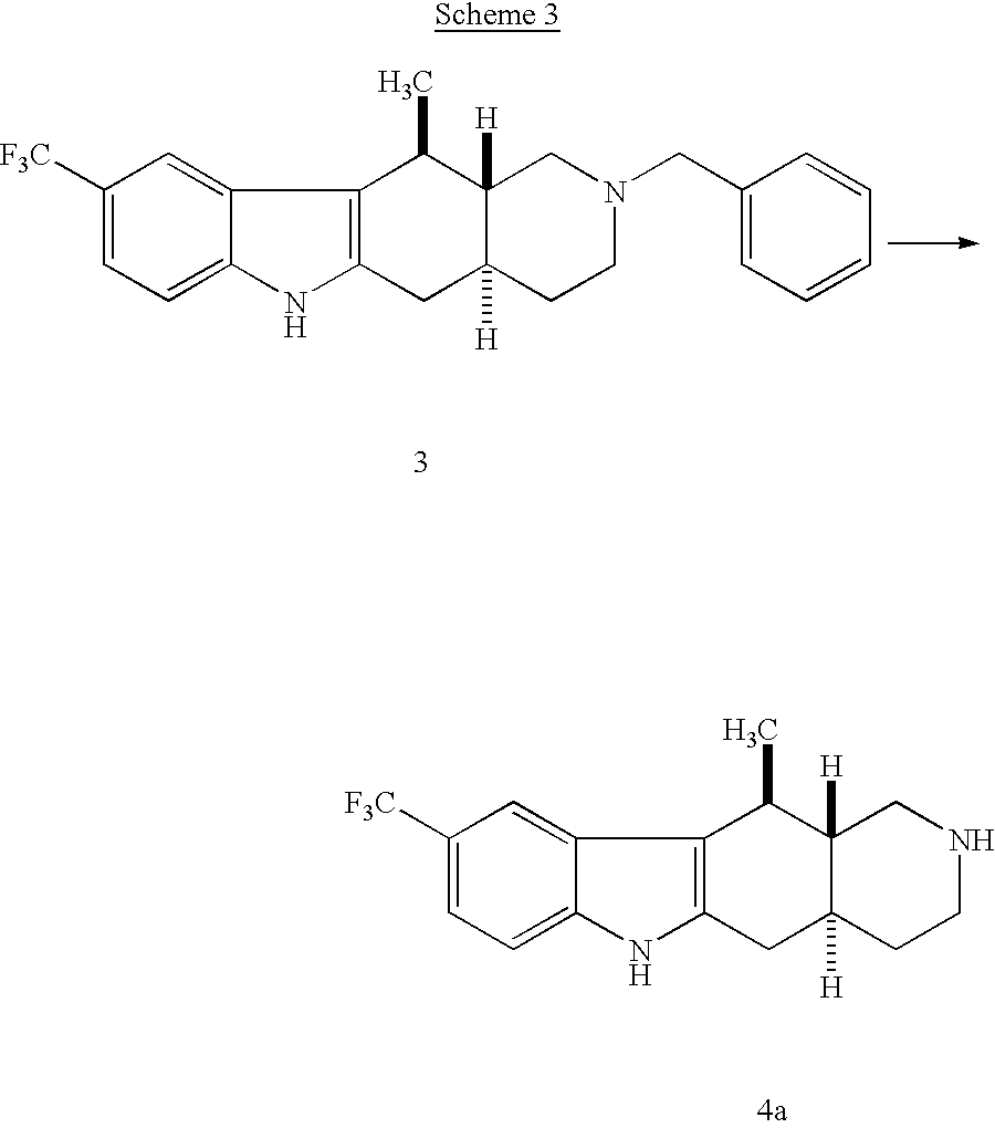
C1([F3C])=CC=C2C(=C1)C1=C(N2)CC2([H])C([H])(C1C)CN(CC1=CC=CC=C1)CC2.C1([F3C])=CC=C2C(=C1)C1=C(N2)CC2([H])C([H])(C1C)CNCC2
